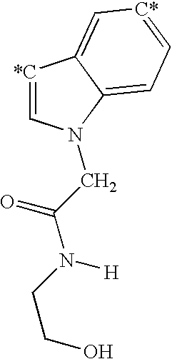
[*C]1=CN(CC(N(CCO)[H])=O)C2=CC=[C*]C=C12
